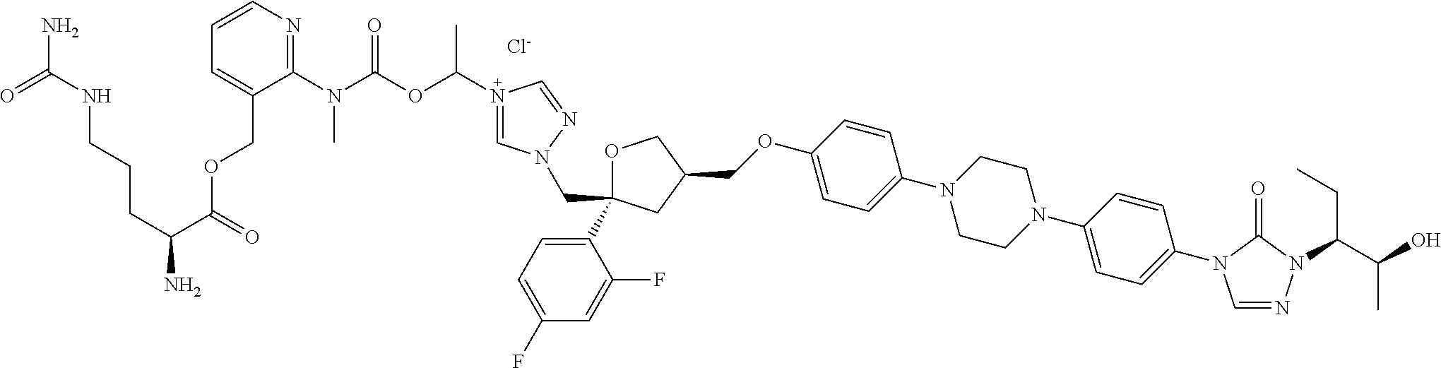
[Cl-].C1(N2C=NN(C(C(O)C)CC)C2=O)=CC=C(N2CCN(C3=CC=C(OCC4COC(C5=CC=C(F)C=C5F)(CN5C=N(C(OC(N(C6=NC=CC=C6COC(C(CCCNC(N)=O)N)=O)C)=O)C)C=N5)C4)C=C3)CC2)C=C1
